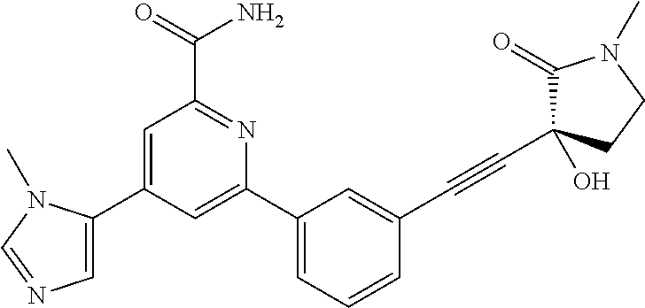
C1=C(C2=CN=CN2C)C=C(C2=CC=CC(C#CC3(O)C(=O)N(C)CC3)=C2)N=C1C(=O)N
